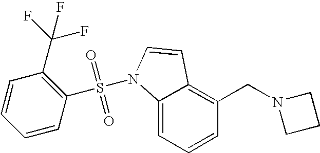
C1=CC=C2C(=C1CN1CCC1)C=CN2S(=O)(=O)C1=C(C(F)(F)F)C=CC=C1
